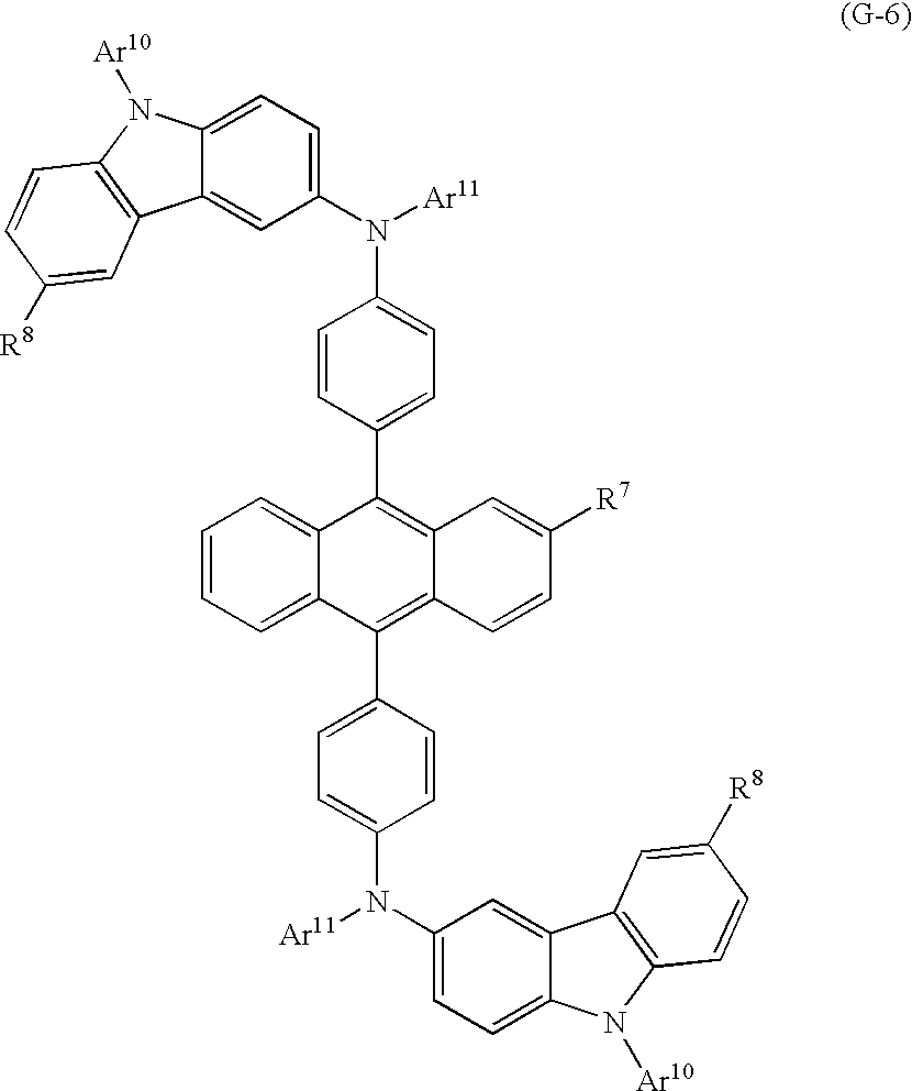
C12=CC=CC=C1C(C1=CC=C(N(C3=CC=C4C(=C3)C3=C(N4[Ar10])C=CC([R8])=C3)[Ar11])C=C1)=C1C(=C2C2=CC=C(N(C3=CC=C4C(=C3)C3=C(N4[Ar10])C=CC([R8])=C3)[Ar11])C=C2)C=C([R7])C=C1
